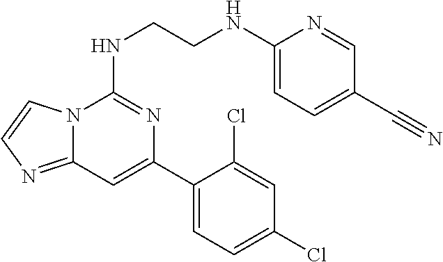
N12C(=NC=C1)C=C(C1=CC=C(Cl)C=C1Cl)N=C2NCCNC1=CC=C(C#N)C=N1
